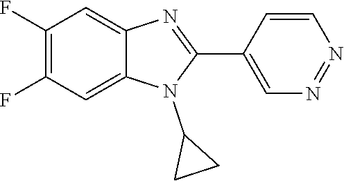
C1(F)=C(F)C=C2C(=C1)N=C(C1=CN=NC=C1)N2C1CC1
